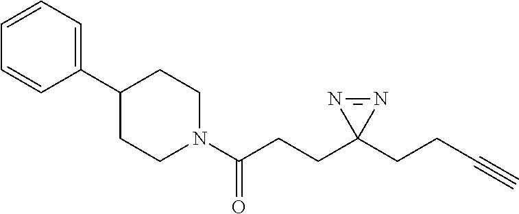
N1(C(=O)CCC2(CCC#C)N=N2)CCC(C2=CC=CC=C2)CC1
